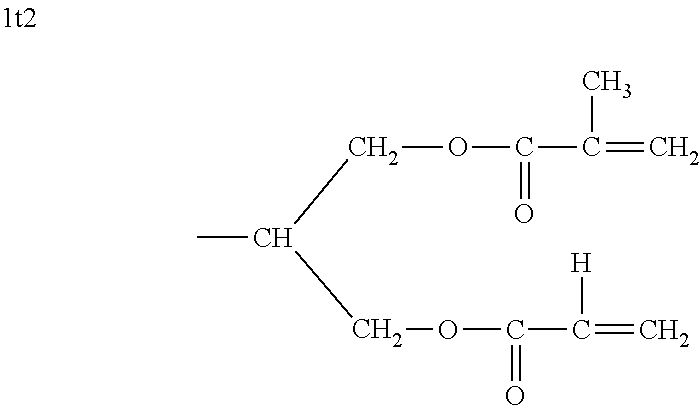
C(OC(C(=C)C)=O)C(COC(C(=C)[H])=O)C
